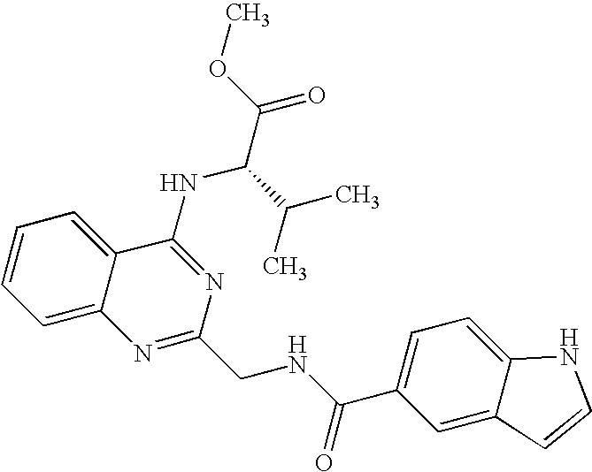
C12=CC=CC=C1C(NC(C(=O)OC)C(C)C)=NC(CNC(C1=CC=C3C(=C1)C=CN3)=O)=N2
